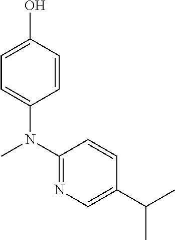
C1=C(O)C=CC(N(C2=NC=C(C(C)C)C=C2)C)=C1
